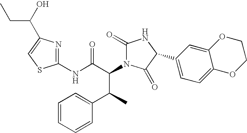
C1(NC(C(N2C(=O)NC(C3=CC=C4C(=C3)OCCO4)C2=O)C(C2=CC=CC=C2)C)=O)=NC(C(O)CC)=CS1
